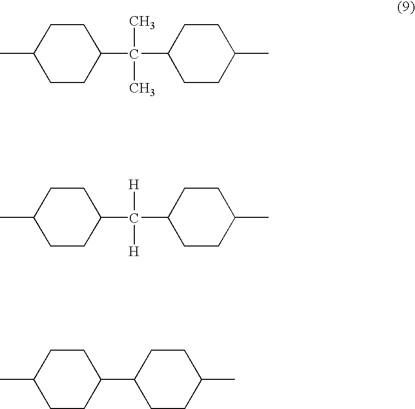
C1CC(C(C2CCC(C)CC2)(C)C)CCC1C.C1CC(C(C2CCC(C)CC2)([H])[H])CCC1C.C1CC(C2CCC(C)CC2)CCC1C
